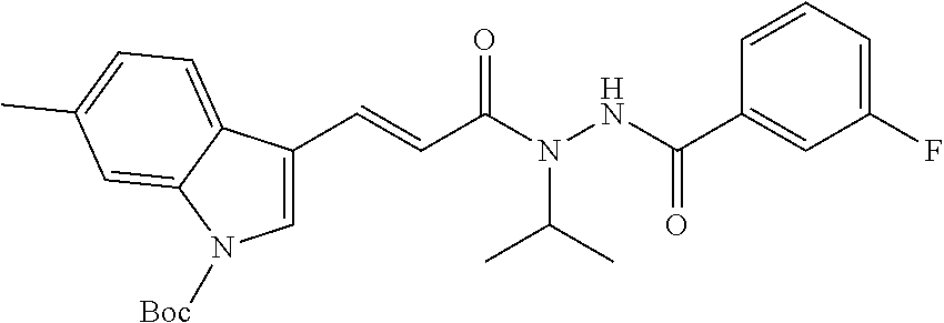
C1=CC=C(F)C=C1C(NN(C(C=CC1=CN([Boc])C2=CC(C)=CC=C12)=O)C(C)C)=O
